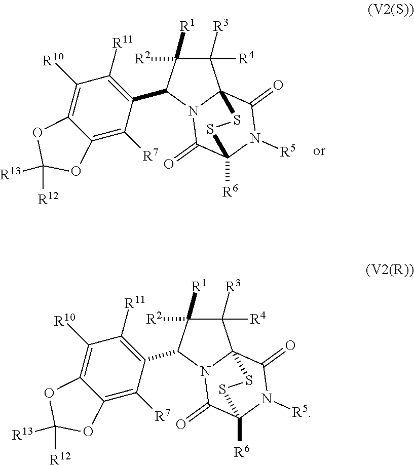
C1([R3])([R4])C([R2])([R1])C(C2=C([R11])C([R10])=C3C(=C2[R7])OC([R12])([R13])O3)N2C13C(=O)N([R5])C([R6])(C2=O)SS3.C1([R3])([R4])C([R2])([R1])C(C2=C([R11])C([R10])=C3C(=C2[R7])OC([R12])([R13])O3)N2C(=O)C3([R6])N([R5])C(=O)C12SS3
